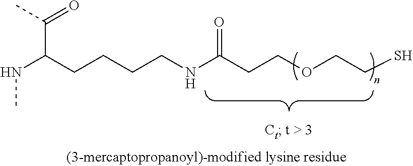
N(C)C(CCCCNC(CCOCCS)=O)C(C)=O
